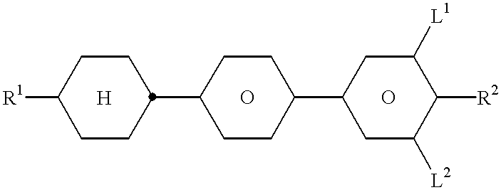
[R1]C1CCC(C2CCC(C3CC([L2])C([R2])C([L1])C3)CC2)CC1
